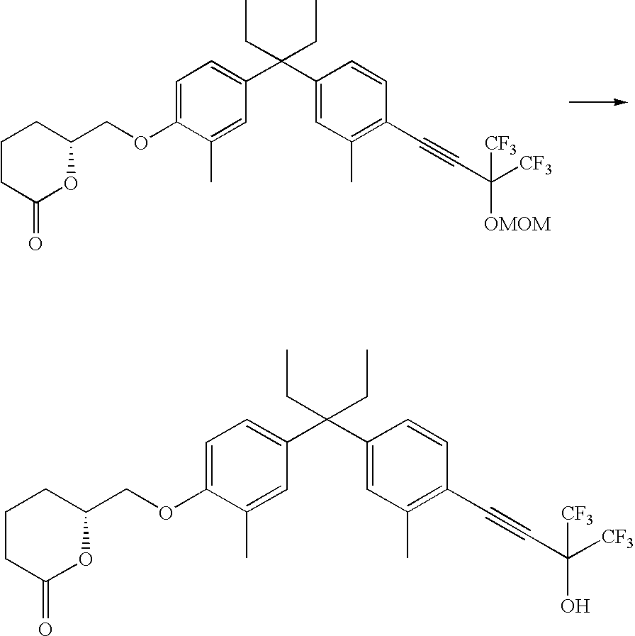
C1=C(OCC2OC(=O)CCC2)C(C)=CC(C(C2=CC(C)=C(C#CC([CF3])([OMOM])[CF3])C=C2)(CC)CC)=C1.C1=C(OCC2OC(=O)CCC2)C(C)=CC(C(C2=CC(C)=C(C#CC([CF3])(O)[CF3])C=C2)(CC)CC)=C1
